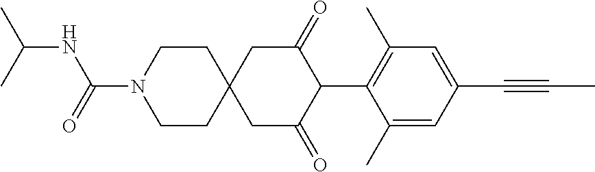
C1CN(C(=O)NC(C)C)CCC12CC(=O)C(C1=C(C)C=C(C#CC)C=C1C)C(=O)C2
